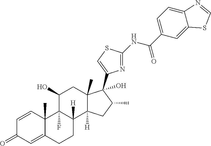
C1=CC2(C)C(=CC1=O)CCC1([H])C2(F)C(O)CC2(C)C1([H])CC(C)C2(C1=CSC(NC(C2=CC=C3C(=C2)SC=N3)=O)=N1)O
